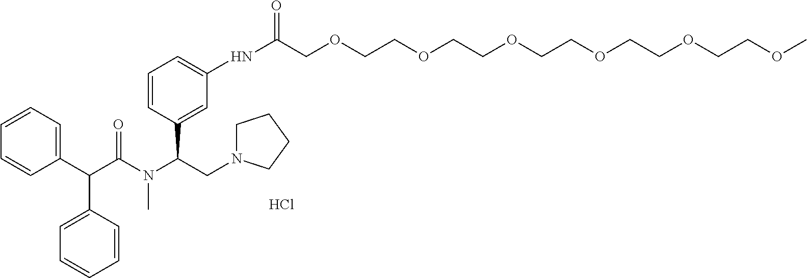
C1=CC=C(C(C(N(C)C(CN2CCCC2)C2=CC(NC(COCCOCCOCCOCCOCCOC)=O)=CC=C2)=O)C2=CC=CC=C2)C=C1.Cl
